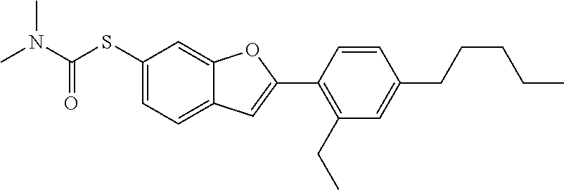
C1(SC(N(C)C)=O)=CC=C2C(=C1)OC(C1=C(CC)C=C(CCCCC)C=C1)=C2
